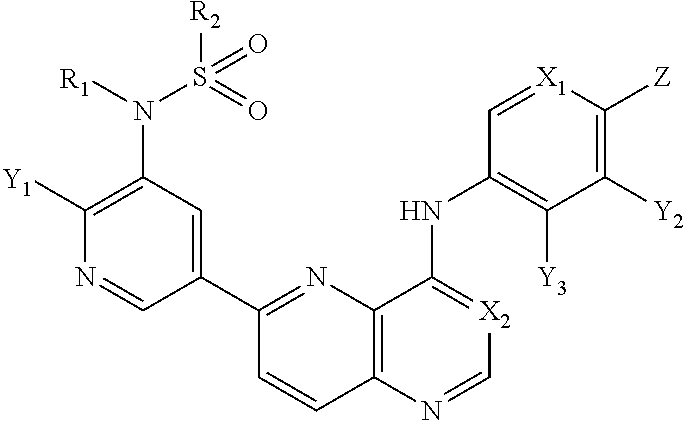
N1=C(C2=CC(N(S([R2])(=O)=O)[R1])=C([Y1])N=C2)C=CC2=C1C(NC1=C([Y3])C([Y2])=C([Z])[X1]=C1)=[X2]C=N2
